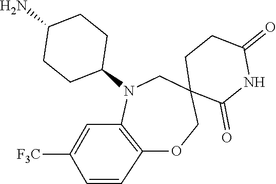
O1CC2(CN(C3CCC(N)CC3)C3=C1C=CC([F3C])=C3)C(=O)NC(=O)CC2
